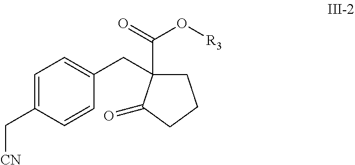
C1=C(C[CN])C=CC(CC2(C(=O)O[R3])CCCC2=O)=C1
